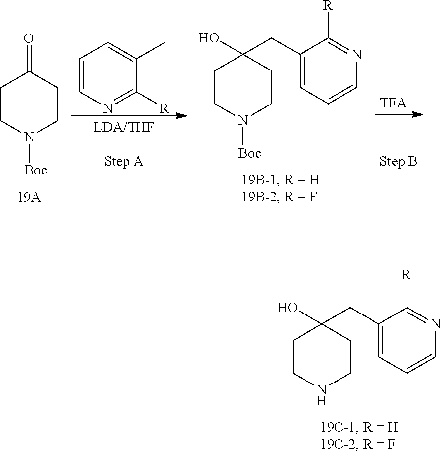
C1CNCCC1(O)CC1=CC=CN=C1[R].C1CN([Boc])CCC1=O.C1=CN=C([R])C(C)=C1.C1CN([Boc])CCC1(O)CC1=CC=CN=C1[R]
